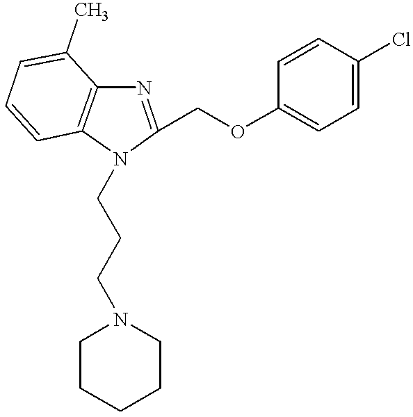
C1(COC2=CC=C(Cl)C=C2)=NC2=C(C=CC=C2C)N1CCCN1CCCCC1
